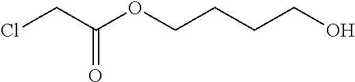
ClCC(OCCCCO)=O
